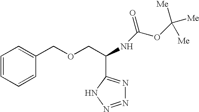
C1=CC=CC(COCC(NC(=O)OC([Me])([Me])[Me])C2=NN=NN2)=C1
